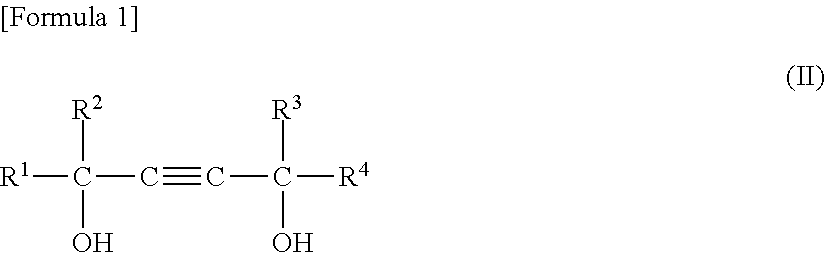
[R1]C(C#CC([R4])([R3])O)([R2])O
